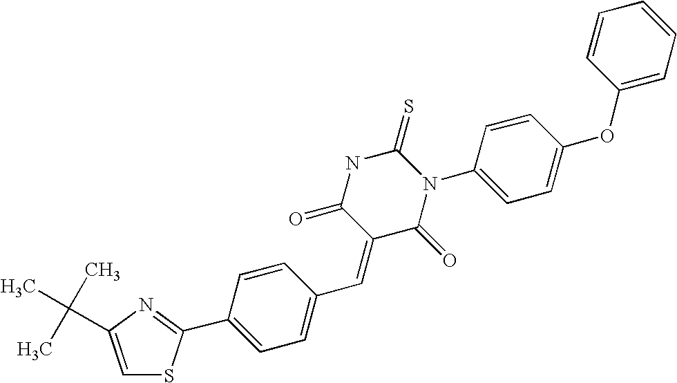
C1=C(C(C)(C)C)N=C(C2=CC=C(C=C3C(=O)N(C4=CC=C(OC5=CC=CC=C5)C=C4)C(=S)NC3=O)C=C2)S1
